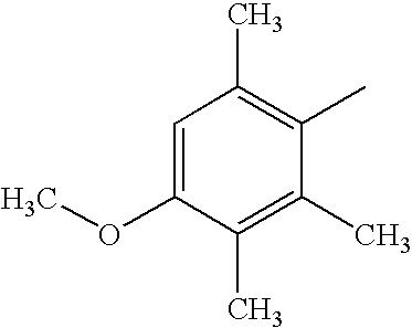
C1=C(OC)C(C)=C(C)C(C)=C1C
